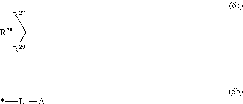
[R28]C(C)([R27])[R29].*[L4][A]
